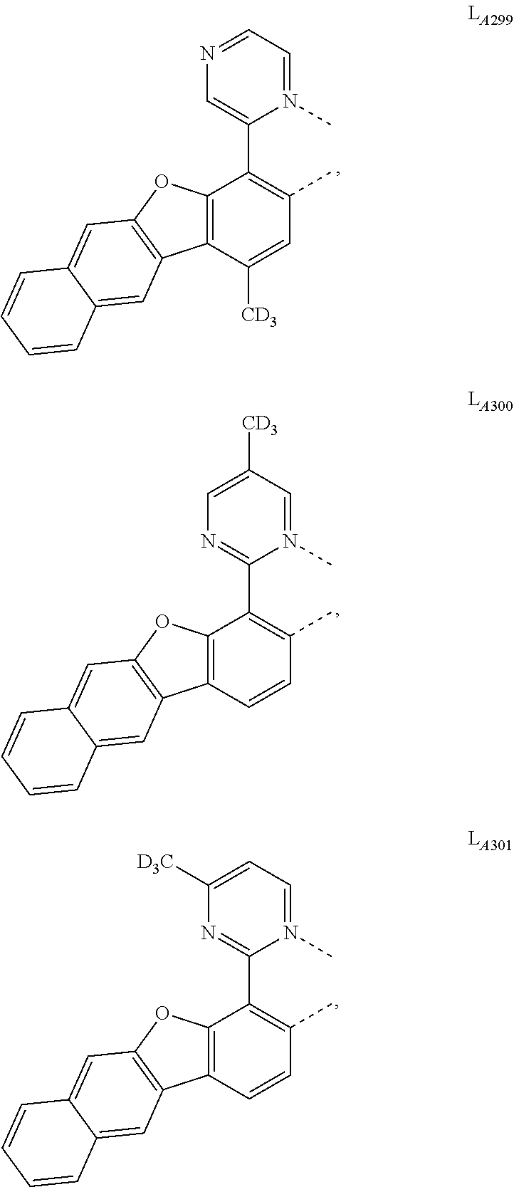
C1=N(C)C(C2=C(C)C=C([CD3])C3=C2OC2=C3C=C3C(=C2)C=CC=C3)=CN=C1.C1=N(C)C(C2=C(C)C=CC3=C2OC2=C3C=C3C(=C2)C=CC=C3)=NC=C1[CD3].C1=N(C)C(C2=C(C)C=CC3=C2OC2=C3C=C3C(=C2)C=CC=C3)=NC([D3C])=C1
